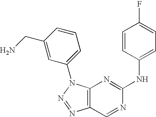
C12=C(C=NC(NC3=CC=C(F)C=C3)=N1)N=NN2C1=CC=CC(CN)=C1
